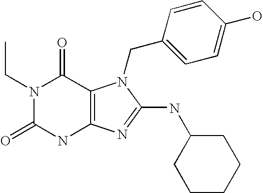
N1(CC)C(=O)NC2=C(C1=O)N(CC1=CC=C(O)C=C1)C(NC1CCCCC1)=N2
